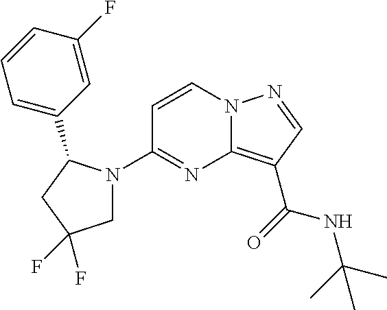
C1=CC=C(C2N(C3=NC4=C(C(NC(C)(C)C)=O)C=NN4C=C3)CC(F)(F)C2)C=C1F
